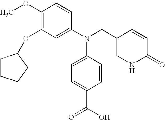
C1(OC)=C(OC2CCCC2)C=C(N(CC2=CNC(=O)C=C2)C2=CC=C(C(O)=O)C=C2)C=C1
